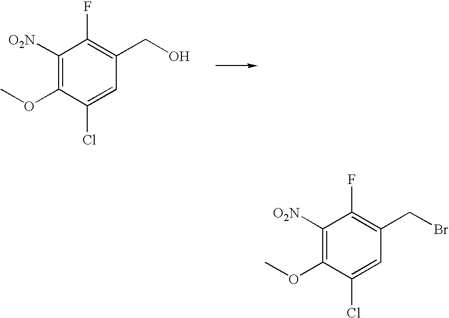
C1([O2N])=C(OC)C(Cl)=CC(CO)=C1F.C1([O2N])=C(OC)C(Cl)=CC(CBr)=C1F
